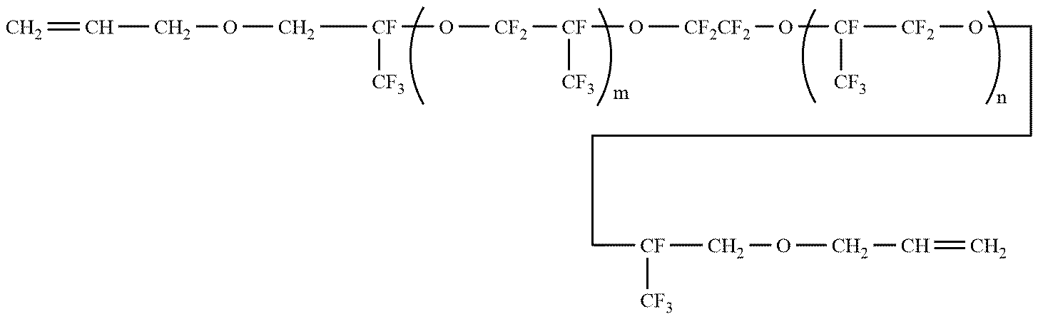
C([CF]([CF3])O[CF2][CF]([CF3])O[CF2CF2]O[CF]([CF3])[CF2]OCCCC[CF]([CF3])COCC=C)OCC=C
